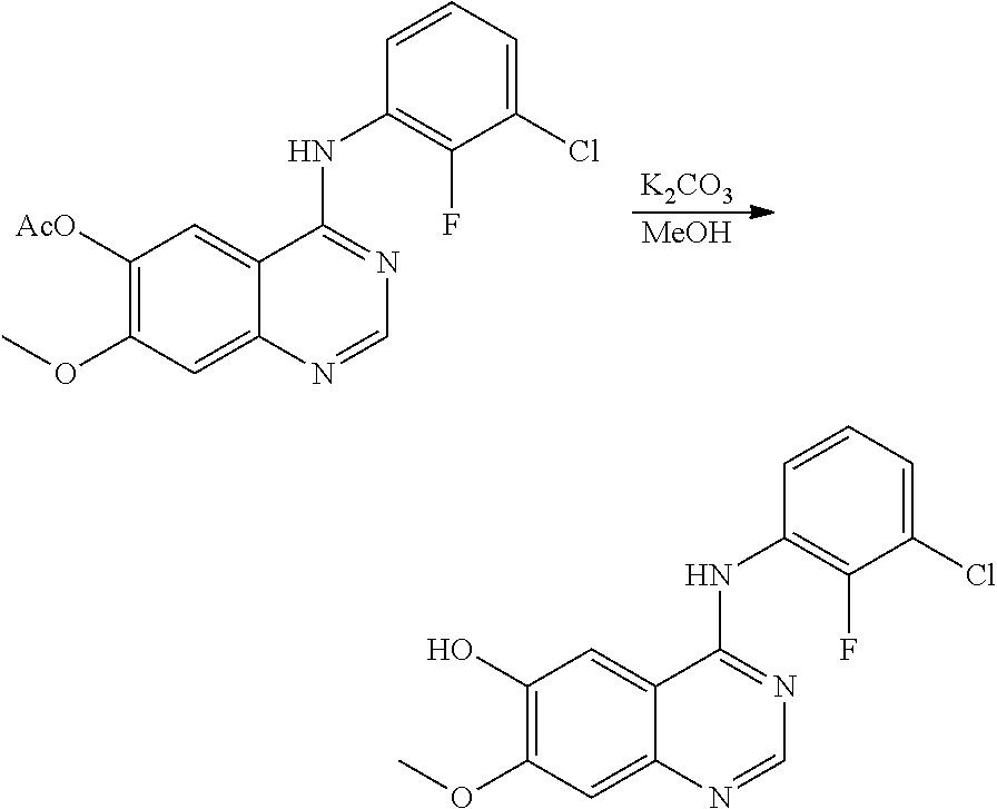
[K2CO3].[MeOH].C1([AcO])=C(OC)C=C2C(=C1)C(NC1=C(F)C(Cl)=CC=C1)=NC=N2.C1(O)=C(OC)C=C2C(=C1)C(NC1=C(F)C(Cl)=CC=C1)=NC=N2
